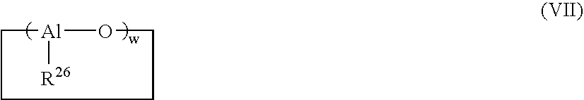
[Al]1([R26])OCCCC1
